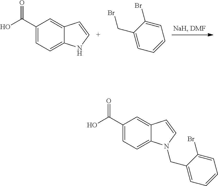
C1(C(O)=O)=CC=C2C(=C1)C=CN2CC1=CC=CC=C1Br.C1(C(O)=O)=CC=C2C(=C1)C=CN2.C1=C(Br)C(CBr)=CC=C1
